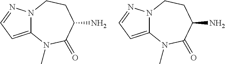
C12=CC=NN1CCC(N)C(=O)N2C.C12=CC=NN1CCC(N)C(=O)N2C
